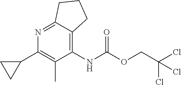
C1(C2CC2)=C(C)C(NC(OCC(Cl)(Cl)Cl)=O)=C2C(=N1)CCC2
